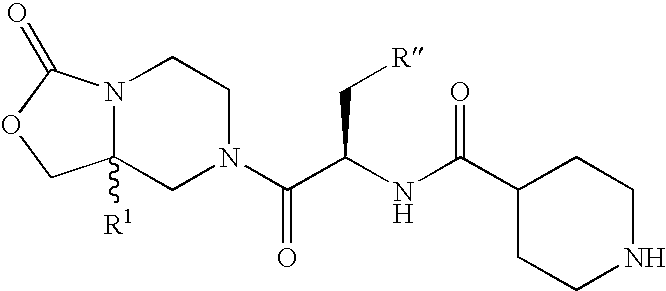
C12([R1])N(C(=O)OC1)CCN(C(C(NC(C1CCNCC1)=O)C[R])=O)C2
